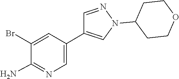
C1(Br)=CC(C2=CN(C3CCOCC3)N=C2)=CN=C1N
